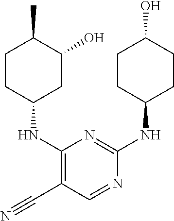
C1CC(NC2=C(C#N)C=NC(NC3CCC(O)CC3)=N2)CC(O)C1C
